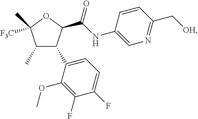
O1C([F3C])(C)C(C)C(C2=CC=C(F)C(F)=C2OC)C1C(=O)NC1=CN=C(C[OH])C=C1
